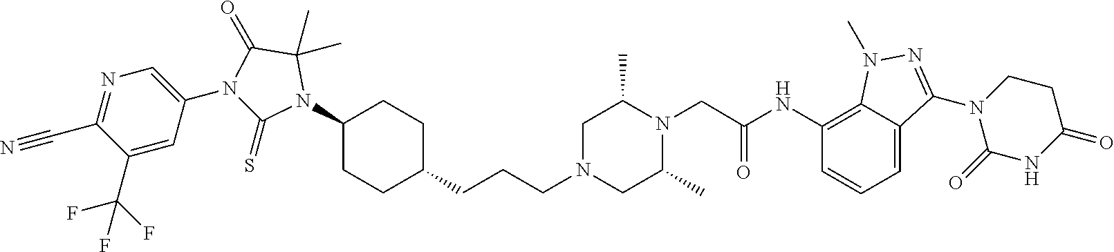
C12=C(NC(CN3C(C)CN(CCCC4CCC(N5C(C)(C)C(=O)N(C6=CN=C(C#N)C(C(F)(F)F)=C6)C5=S)CC4)CC3C)=O)C=CC=C1C(N1C(=O)NC(=O)CC1)=NN2C
